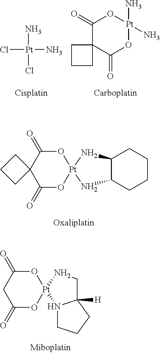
C1(=O)O[Pt]2(OC(=O)C13CCC3)NC1C(N2)CCCC1.C1(=O)O[Pt]2(OC(=O)C1)N1C([H])(CN2)CCC1.N[Pt](Cl)(N)Cl.C1(=O)C2(C(=O)O[Pt](N)(N)O1)CCC2
